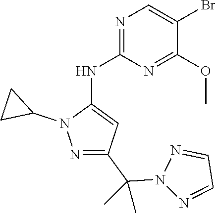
N1=C(C(N2N=CC=N2)(C)C)C=C(NC2=NC=C(Br)C(OC)=N2)N1C1CC1
